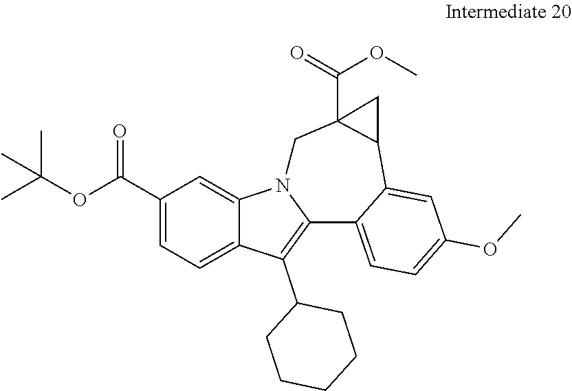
C1(C(OC(C)(C)C)=O)=CC=C2C(=C1)N1C(=C2C2CCCCC2)C2=CC=C(OC)C=C2C2C(C(=O)OC)(C1)C2
